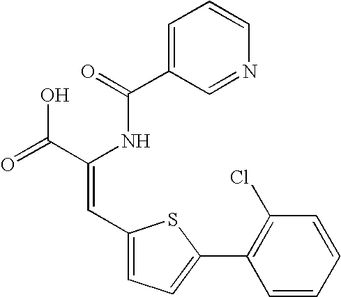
C1=C(C(=O)NC(C(=O)O)=CC2=CC=C(C3=C(Cl)C=CC=C3)S2)C=NC=C1
